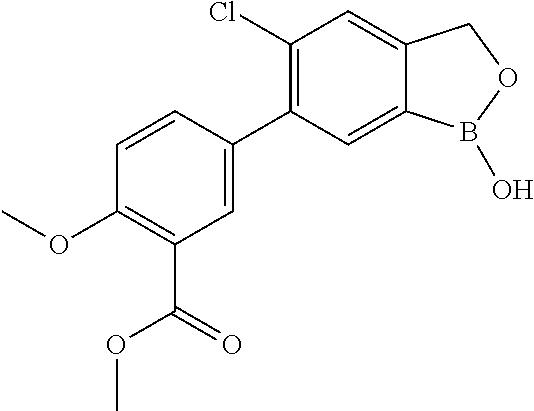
C1=CC(C2=C(Cl)C=C3C(=C2)B(O)OC3)=CC(C(OC)=O)=C1OC
